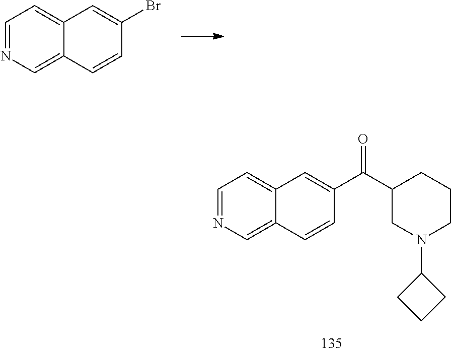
C(C1CN(C2CCC2)CCC1)(=O)C1=CC2=CC=NC=C2C=C1.BrC1=CC2=CC=NC=C2C=C1
